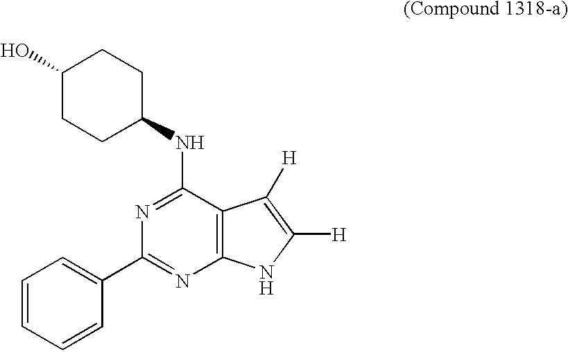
C1(O)CCC(NC2=NC(C3=CC=CC=C3)=NC3=C2C([H])=C([H])N3)CC1
